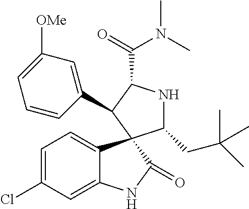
C1=C(Cl)C=C2C(=C1)C1(C(=O)N2)C(CC(C)(C)C)NC(C(=O)N(C)C)C1C1=CC([OMe])=CC=C1
